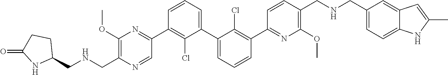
C1(OC)=C(CNCC2CCC(=O)N2)N=CC(C2=C(Cl)C(C3=CC=CC(C4=NC(OC)=C(CNCC5=CC=C6C(=C5)C=C(C)N6)C=C4)=C3Cl)=CC=C2)=N1
